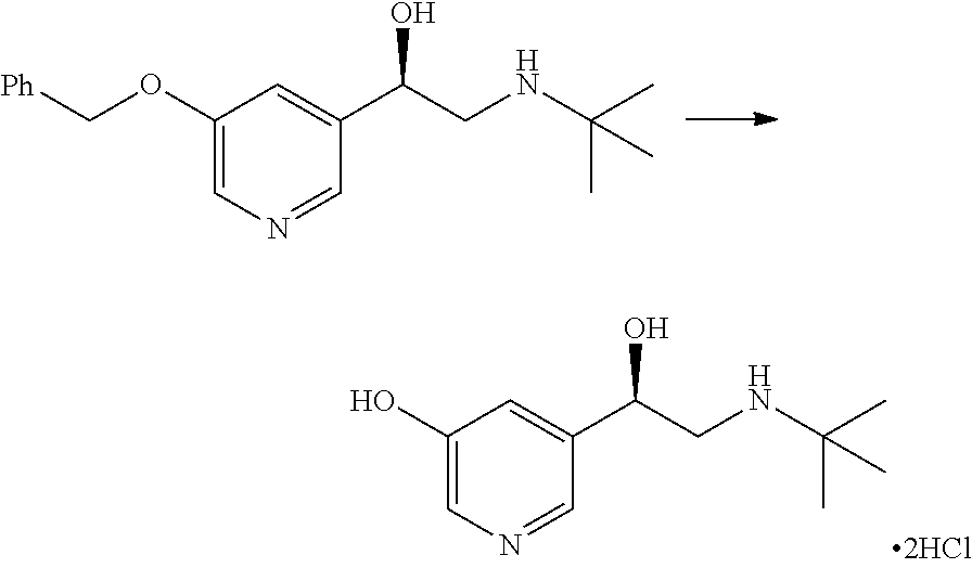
C1(OC[Ph])=CN=CC(C(CNC(C)(C)C)O)=C1.C1(O)=CN=CC(C(CNC(C)(C)C)O)=C1
